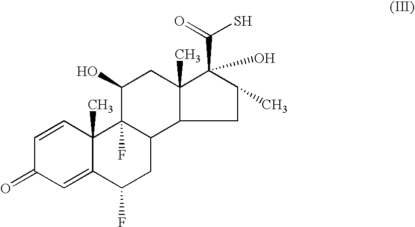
C1=CC2(C)C(=CC1=O)C(F)CC1C2(F)C(O)CC2(C)C(C(=O)S)(O)C(C)CC12
